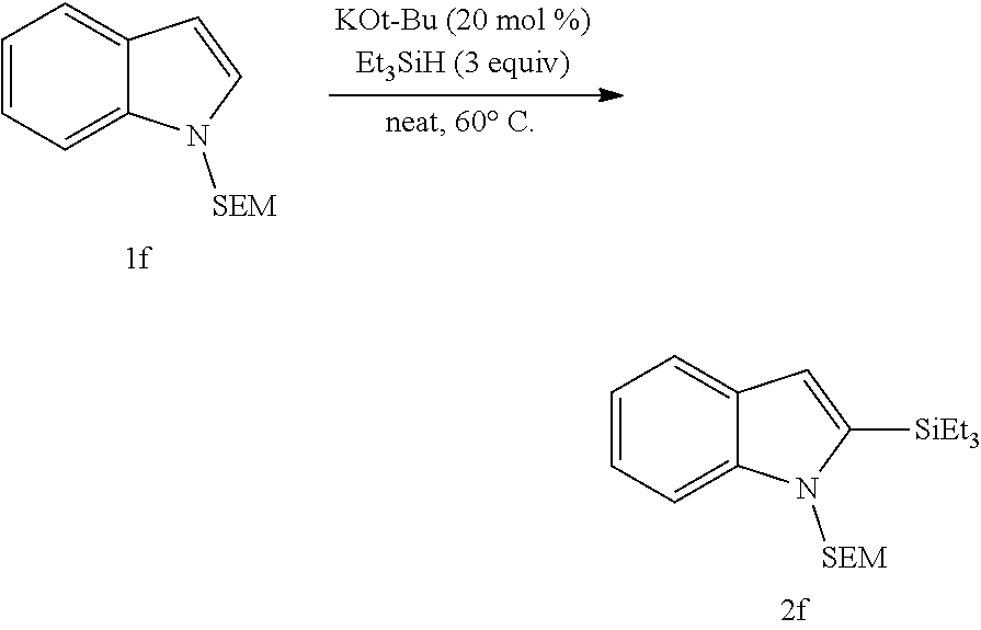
C1=CC=C2C(=C1)C=C([SiEt3])N2[SEM].C1=CC=C2C(=C1)C=CN2[SEM]
